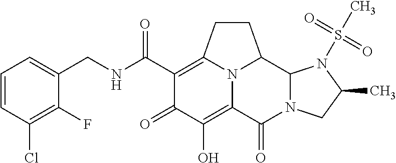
C1(CNC(C2=C3CCC4C5N(C(=O)C(=C(O)C2=O)N34)CC(C)N5S(C)(=O)=O)=O)=CC=CC(Cl)=C1F
